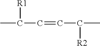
CC(C=CC(C)[R2])[R1]
